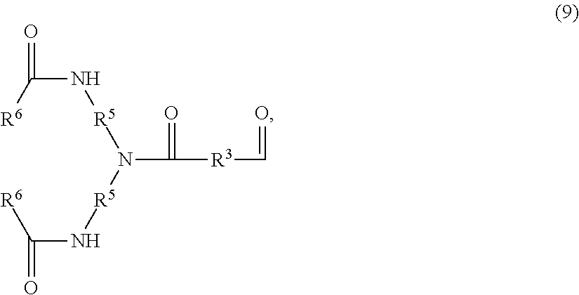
[R6]C(N[R5]N(C([R3]C=O)=O)[R5]NC([R6])=O)=O
